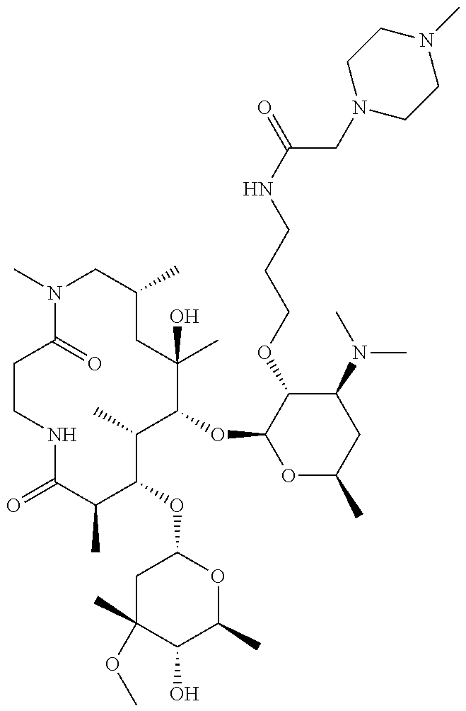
O=C1C(C)C(OC2CC(OC)(C)C(O)C(C)O2)C(C)C(OC2OC(C)CC(N(C)C)C2OCCCNC(=O)CN2CCN(C)CC2)C(C)(O)CC(C)CN(C)C(=O)CCN1
